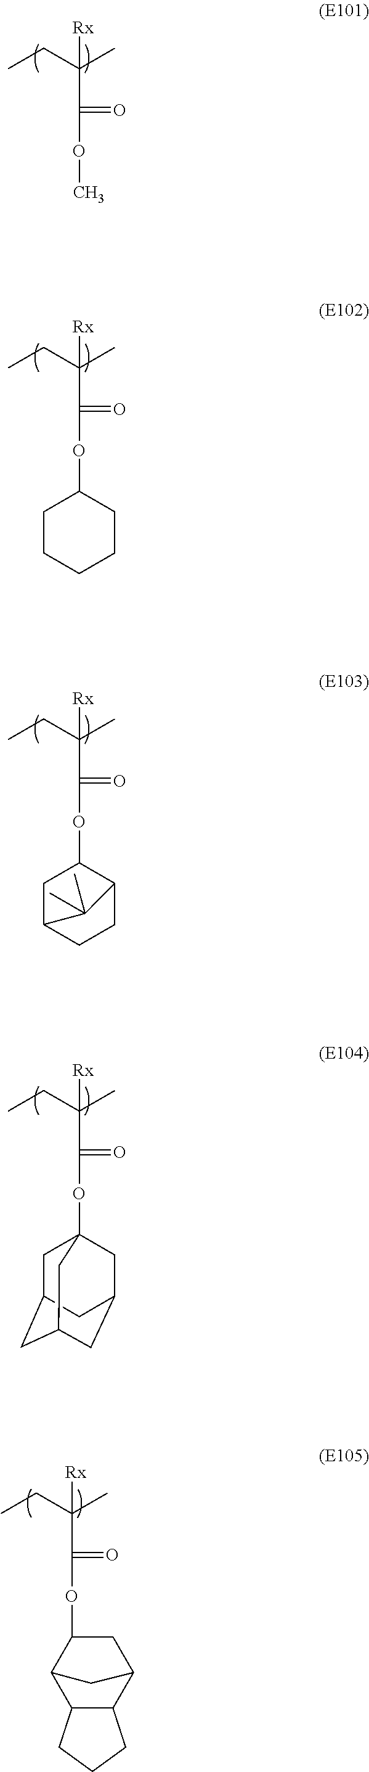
CCC(C)([Rx])C(OC)=O.CCC(C)([Rx])C(OC1CCCCC1)=O.CCC(C)([Rx])C(OC12CC3CC(CC(C1)C3)C2)=O.CCC(C)([Rx])C(OC1CC2CCC1C2(C)C)=O.CCC(C)([Rx])C(OC1CC2CC1C1C2CCC1)=O
